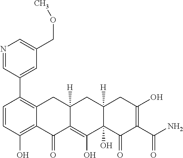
C1=CC(O)=C2C(=C1C1=CC(COC)=CN=C1)CC1([H])C(=C(O)C3(O)C([H])(C1)CC(O)=C(C(N)=O)C3=O)C2=O
